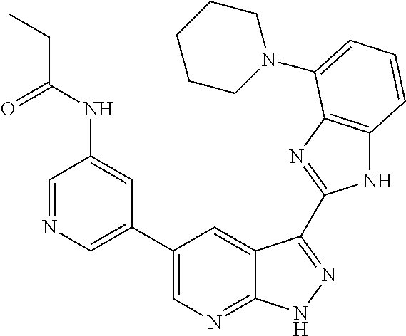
C1(C2=CN=C3C(=C2)C(C2=NC4=C(N2)C=CC=C4N2CCCCC2)=NN3)=CN=CC(NC(CC)=O)=C1
